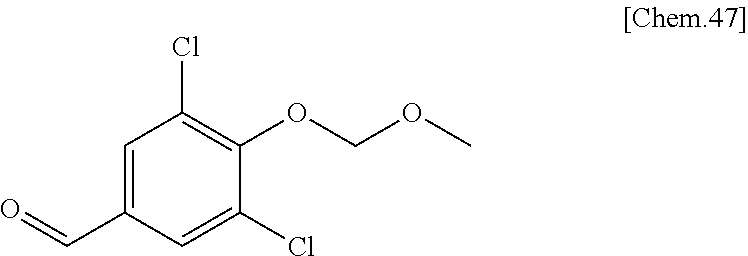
C1=C(C=O)C=C(Cl)C(OCOC)=C1Cl
